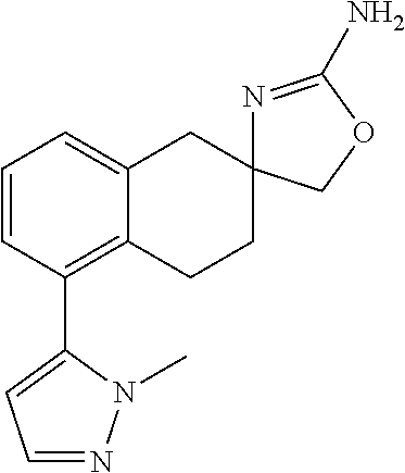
C1=C2C(=C(C3=CC=NN3C)C=C1)CCC1(C2)N=C(N)OC1
